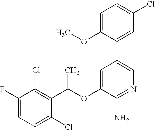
FC1=CC=C(Cl)C(C(OC2=CC(C3=CC(Cl)=CC=C3OC)=CN=C2N)C)=C1Cl
